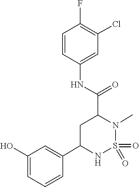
O=S1(=O)N(C)C(C(NC2=CC(Cl)=C(F)C=C2)=O)CC(C2=CC(O)=CC=C2)N1
